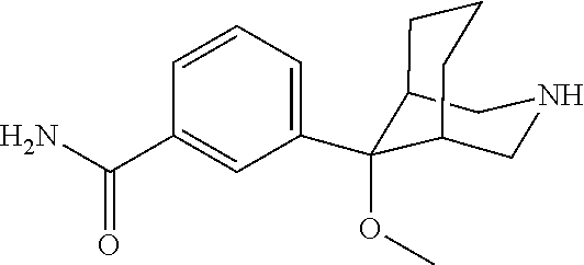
C12CNCC(C1(OC)C1=CC=CC(C(N)=O)=C1)CCC2
